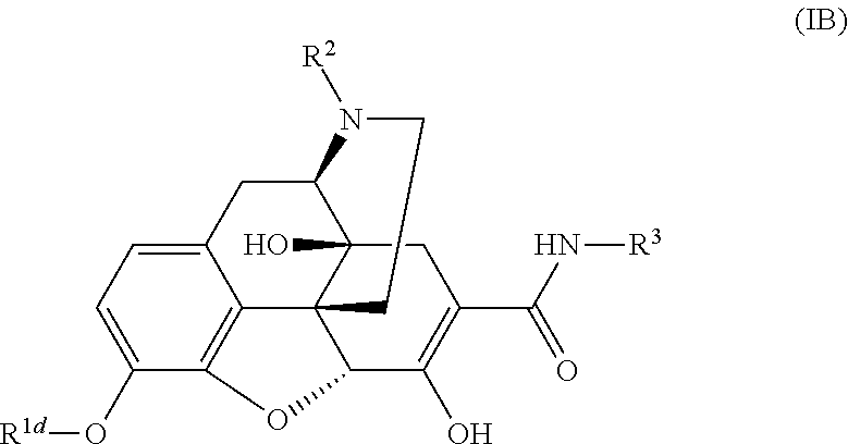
C1=C2C3=C(C(O[R1d])=C1)OC1C34C(O)(C(C2)N([R2])CC4)CC(C(N[R3])=O)=C1O
